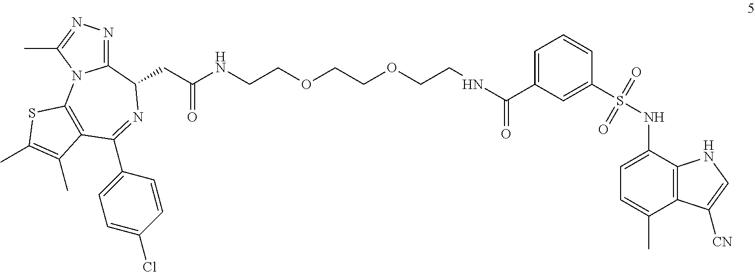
C1=C(C(=O)NCCOCCOCCNC(CC2C3=NN=C(C)N3C3=C(C(C4=CC=C(Cl)C=C4)=N2)C(C)=C(C)S3)=O)C=C(S(NC2=CC=C(C)C3=C2NC=C3[CN])(=O)=O)C=C1
